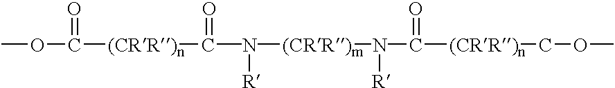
COC(=O)[(CRR)n]C(N([(CRR)m]N([R])C(=O)[(CRR)n]COC)[R])=O
